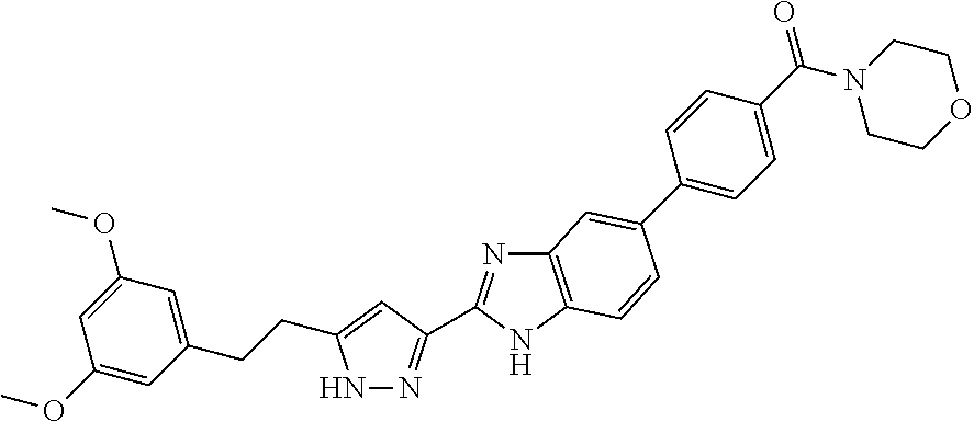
N1N=C(C2=NC3=C(N2)C=CC(C2=CC=C(C(N4CCOCC4)=O)C=C2)=C3)C=C1CCC1=CC(OC)=CC(OC)=C1
